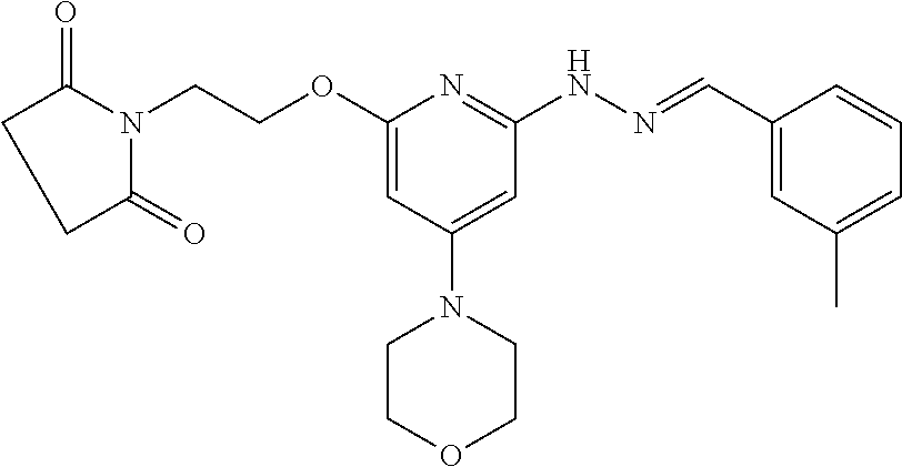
C1CC(=O)N(CCOC2=CC(N3CCOCC3)=CC(NN=CC3=CC(C)=CC=C3)=N2)C1=O
